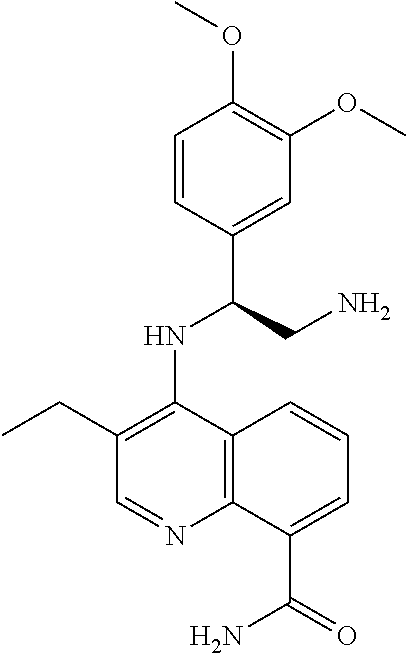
C1=CC(C(CN)NC2=C(CC)C=NC3=C2C=CC=C3C(=O)N)=CC(OC)=C1OC
